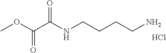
COC(C(NCCCCN)=O)=O.Cl
